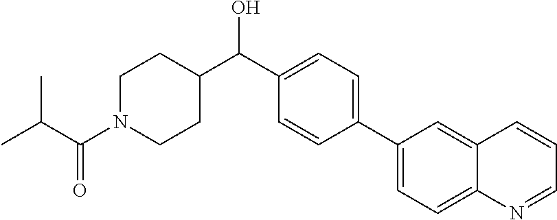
C1=C(C2=CC=C(C(C3CCN(C(C(C)C)=O)CC3)O)C=C2)C=C2C=CC=NC2=C1
